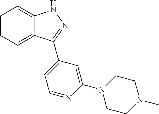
C1=CC=C2C(=C1)NN=C2C1=CC=NC(N2CCN(C)CC2)=C1
